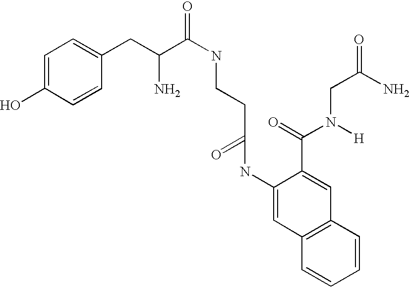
C1=C(O)C=CC(CC(C(=O)NCCC(NC2=CC3=C(C=C2C(=O)N(CC(=O)N)[H])C=CC=C3)=O)N)=C1
